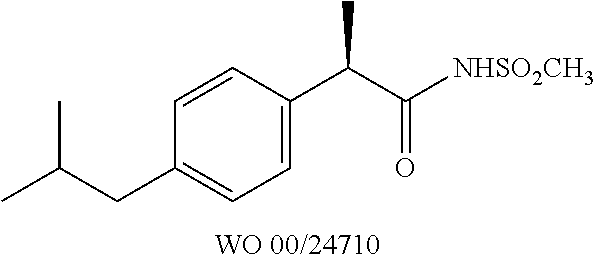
C1=C(C(C([NHSO2CH3])=O)C)C=CC(CC(C)C)=C1
